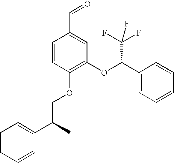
C1=CC(OCC(C2=CC=CC=C2)C)=C(OC(C2=CC=CC=C2)C(F)(F)F)C=C1C=O
